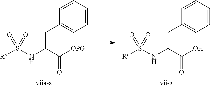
C(C([OPG])=O)(NS([Rc])(=O)=O)CC1=CC=CC=C1.C(C(O)=O)(NS([Rc])(=O)=O)CC1=CC=CC=C1
